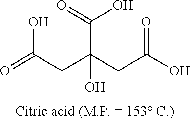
C(C(CC(O)=O)(O)C(=O)O)C(=O)O
